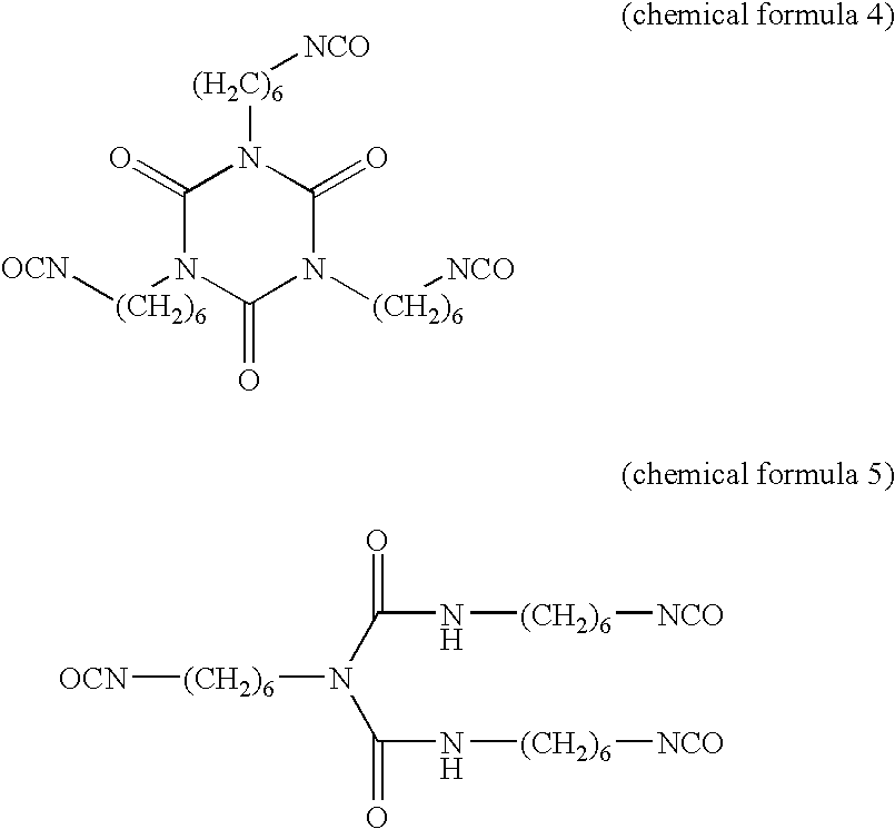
C1(=O)N([(CH2)6][OCN])C(=O)N([(CH2)6][NCO])C(=O)N1[(H2C)6][NCO].C(N[(CH2)6][NCO])(N(C(N[(CH2)6][NCO])=O)[(CH2)6][OCN])=O
